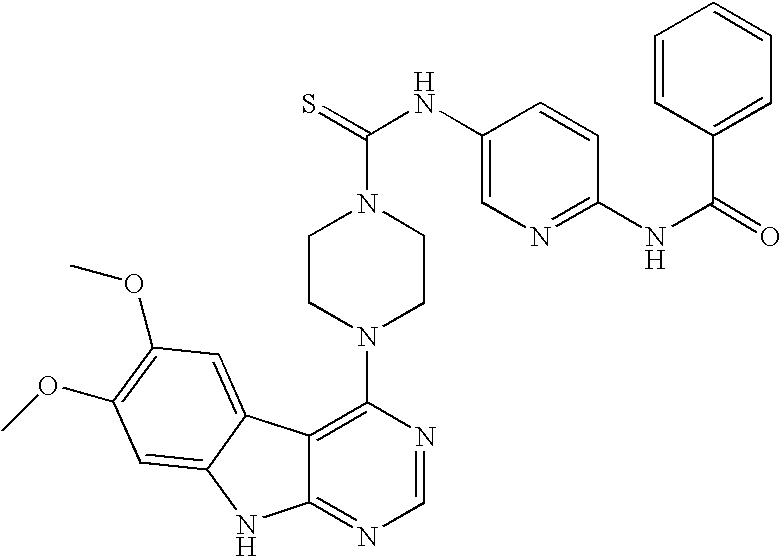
C12=C(N3CCN(C(=S)NC4=CN=C(NC(=O)C5=CC=CC=C5)C=C4)CC3)N=CN=C1NC1=CC(OC)=C(OC)C=C21
